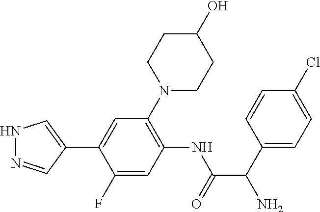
N1N=CC(C2=CC(N3CCC(O)CC3)=C(NC(=O)C(N)C3=CC=C(Cl)C=C3)C=C2F)=C1
